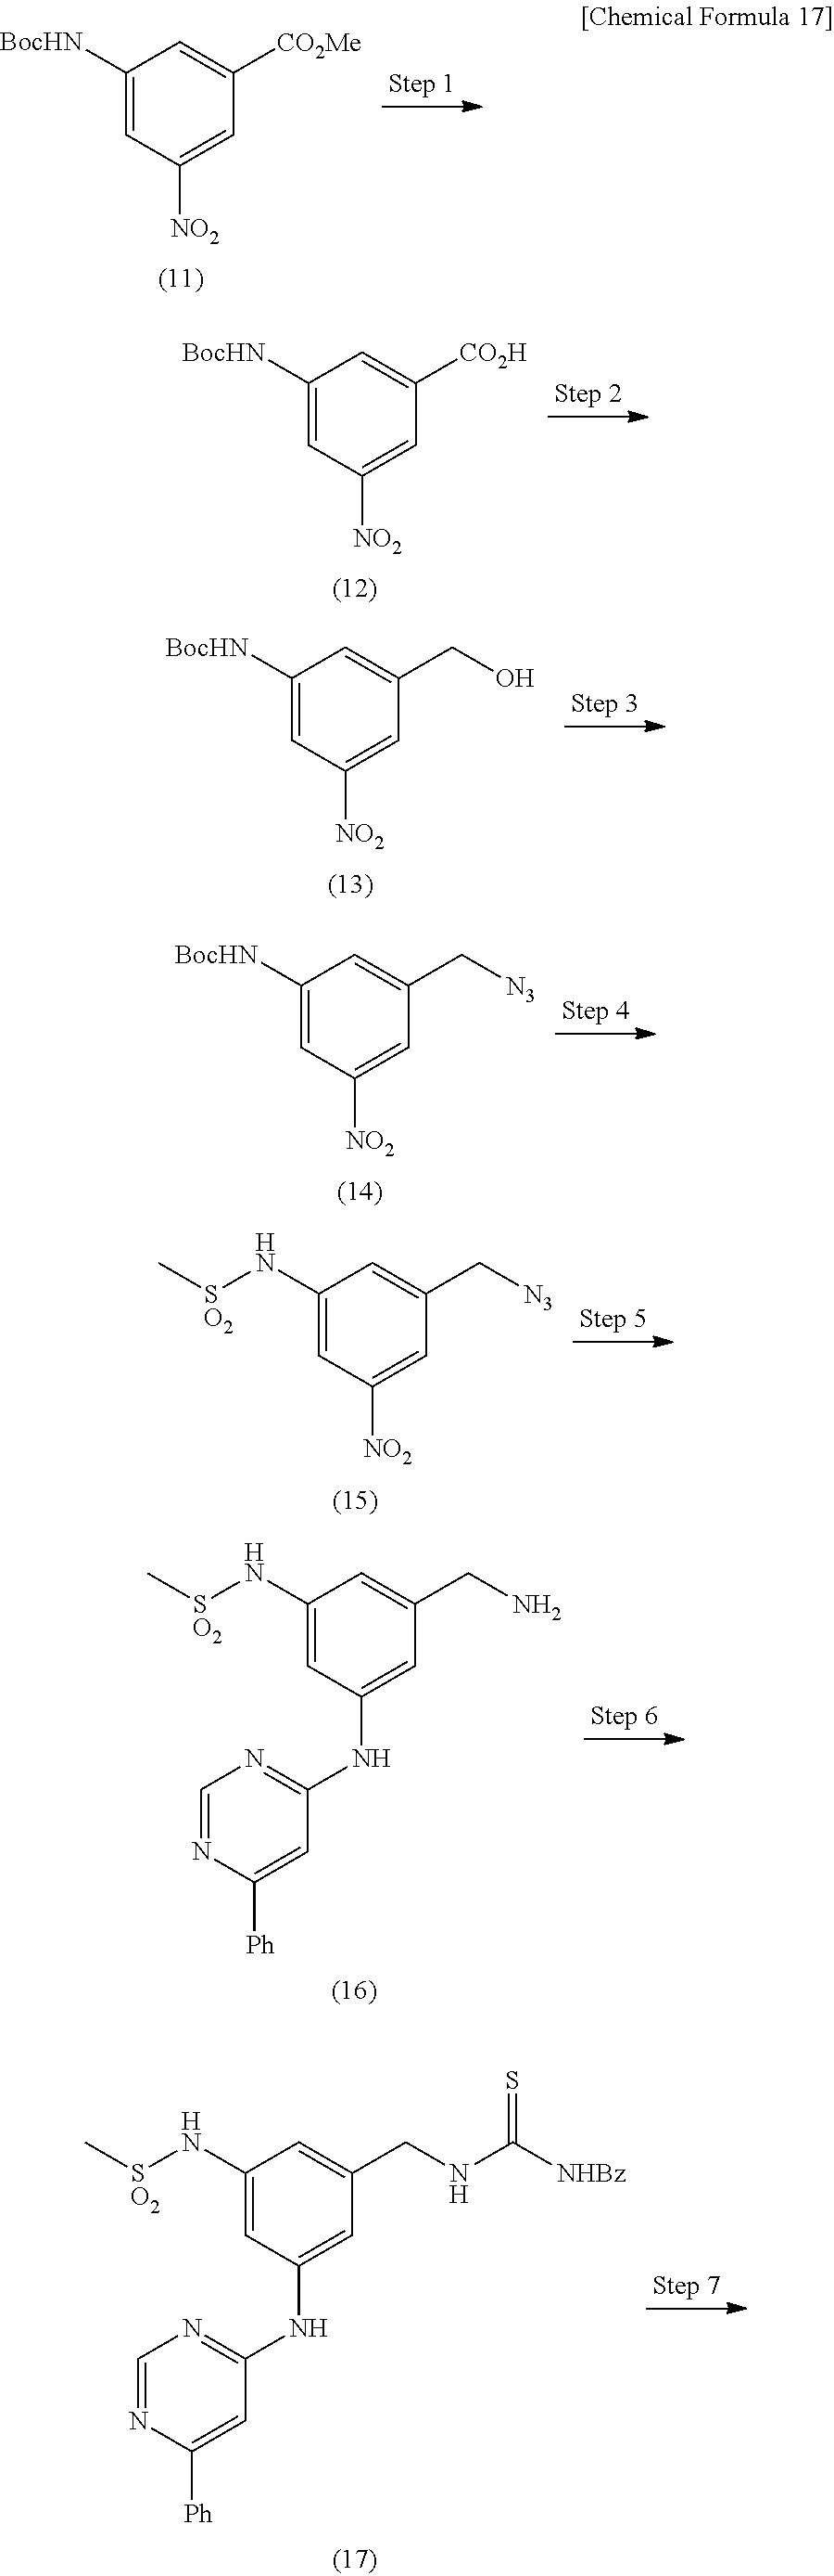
C1([BocHN])=CC([NO2])=CC([CO2Me])=C1.C1([BocHN])=CC([NO2])=CC([CO2H])=C1.C1([BocHN])=CC([NO2])=CC(CO)=C1.C1([BocHN])=CC([NO2])=CC(C[N3])=C1.C1(N[SO2]C)=CC([NO2])=CC(C[N3])=C1.C1(N[SO2]C)=CC(NC2=NC=NC([Ph])=C2)=CC(CN)=C1.C1(N[SO2]C)=CC(NC2=NC=NC([Ph])=C2)=CC(CNC([NHBz])=S)=C1
